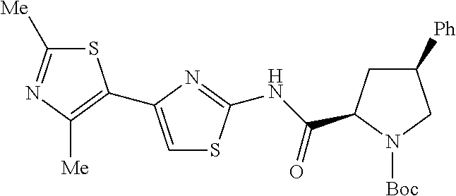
S1C([Me])=NC([Me])=C1C1=CSC(NC(=O)C2CC([Ph])CN2[Boc])=N1
